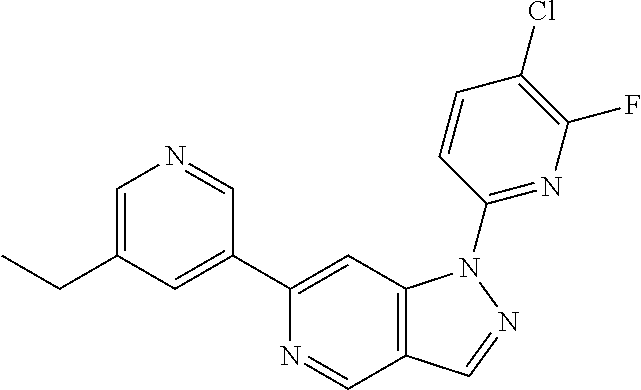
C1=C(CC)C=C(C2=CC3=C(C=N2)C=NN3C2=NC(F)=C(Cl)C=C2)C=N1
